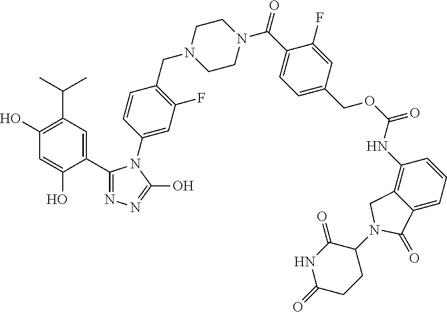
C1(C2=NN=C(O)N2C2=CC(F)=C(CN3CCN(C(C4=CC=C(COC(=O)NC5=C6C(=CC=C5)C(=O)N(C5C(=O)NC(=O)CC5)C6)C=C4F)=O)CC3)C=C2)=CC(C(C)C)=C(O)C=C1O
